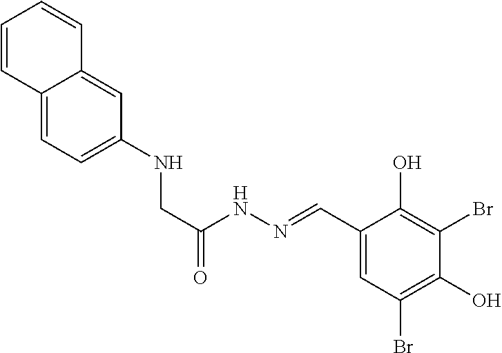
C1=CC2=CC=C(NCC(=O)NN=CC3=CC(Br)=C(O)C(Br)=C3O)C=C2C=C1
